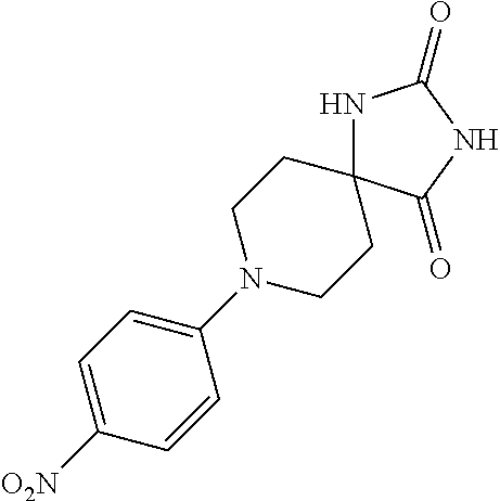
C1(N2CCC3(CC2)NC(=O)NC3=O)=CC=C([O2N])C=C1
